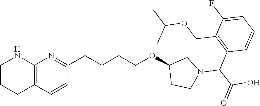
C12=C(C=CC(CCCCOC3CCN(C(C(=O)O)C4=C(COC(C)C)C(F)=CC=C4)C3)=N1)CCCN2
